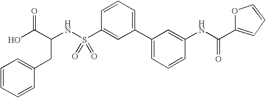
OC(C(NS(C1=CC(C2=CC=CC(NC(C3=CC=CO3)=O)=C2)=CC=C1)(=O)=O)CC1=CC=CC=C1)=O
